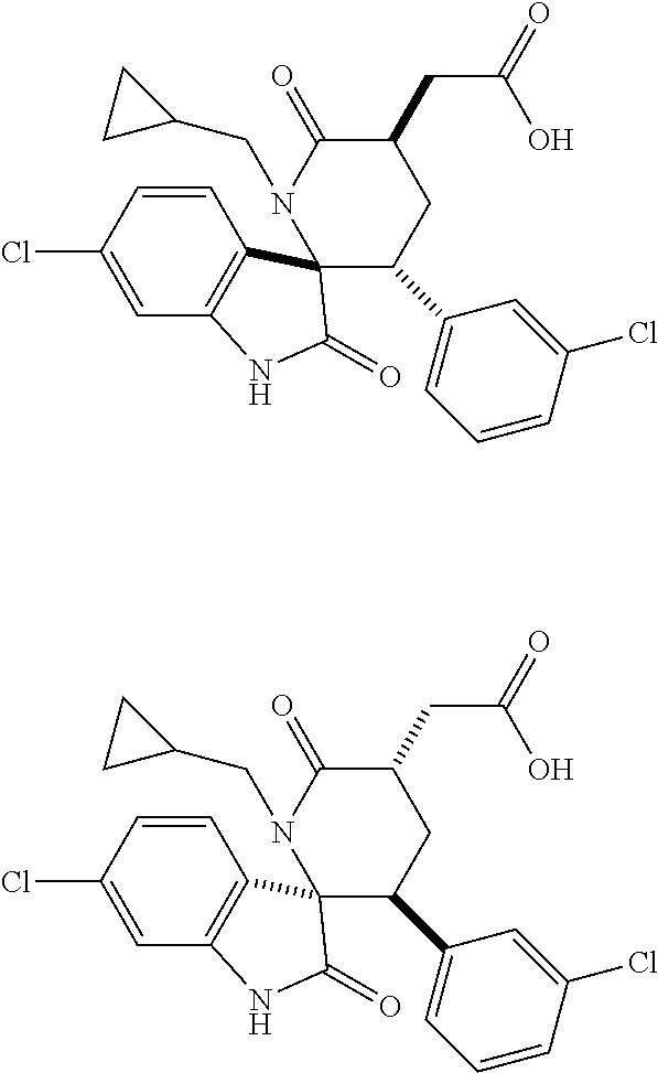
C1=CC(Cl)=CC2=C1C1(C(=O)N2)C(C2=CC=CC(Cl)=C2)CC(CC(O)=O)C(=O)N1CC1CC1.C1=CC(Cl)=CC2=C1C1(C(=O)N2)C(C2=CC=CC(Cl)=C2)CC(CC(O)=O)C(=O)N1CC1CC1
